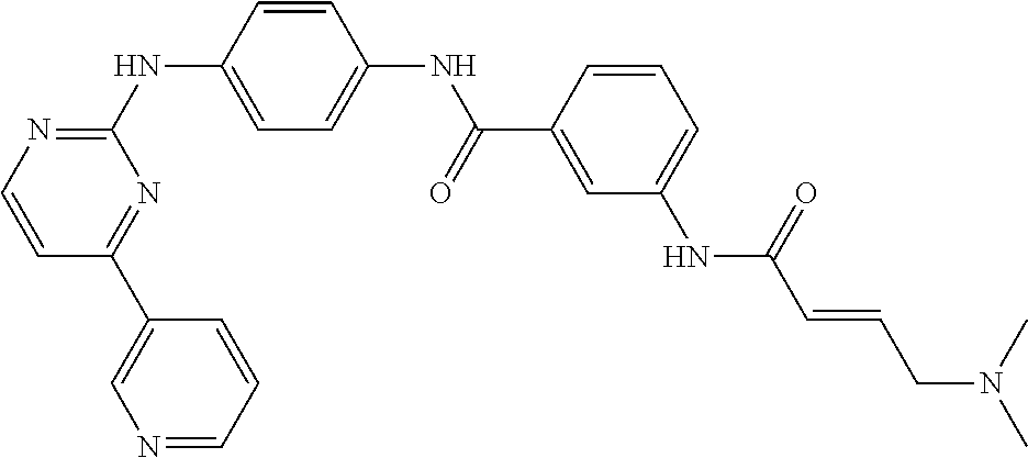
N1=CC=CC(C2=NC(NC3=CC=C(NC(=O)C4=CC(NC(C=CCN(C)C)=O)=CC=C4)C=C3)=NC=C2)=C1
